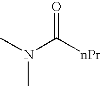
CN(C([nPr])=O)C
